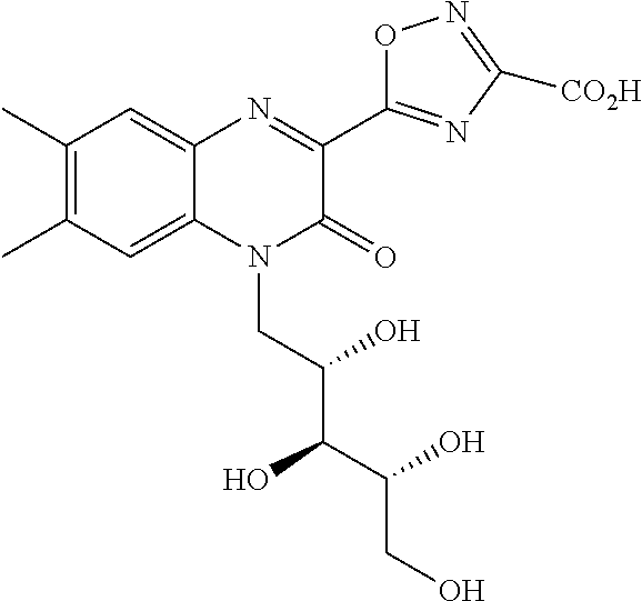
C1(C)=C(C)C=C2C(=C1)N=C(C1=NC([CO2H])=NO1)C(=O)N2CC(C(C(CO)O)O)O
